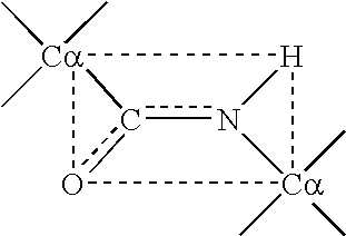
c12n3[Ca]4(C)(C)(C)[H]3[Ca]1(C)(C)(C)o24
